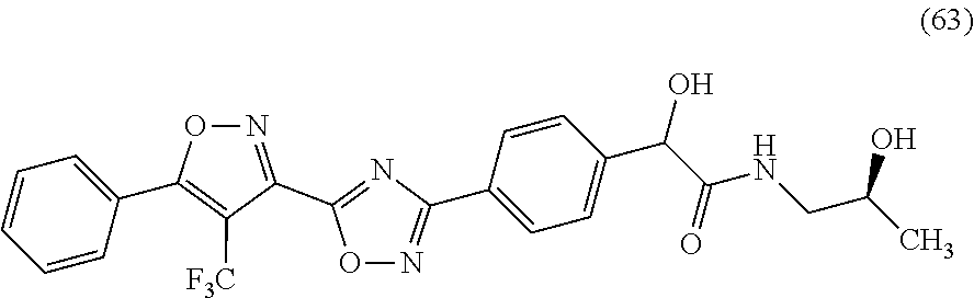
C1=CC=CC(C2=C([F3C])C(C3=NC(C4=CC=C(C(C(NCC(C)O)=O)O)C=C4)=NO3)=NO2)=C1
